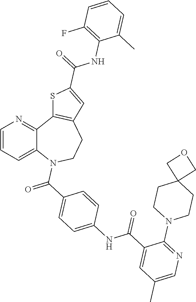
C1=CC=C2C(=N1)C1=C(CCN2C(C2=CC=C(NC(C3=CC(C)=CN=C3N3CCC4(CC3)COC4)=O)C=C2)=O)C=C(C(=O)NC2=C(F)C=CC=C2C)S1
